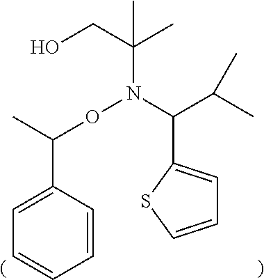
C1=C(C(C)ON(C(CO)(C)C)C(C(C)C)C2=CC=CS2)C=CC=C1
